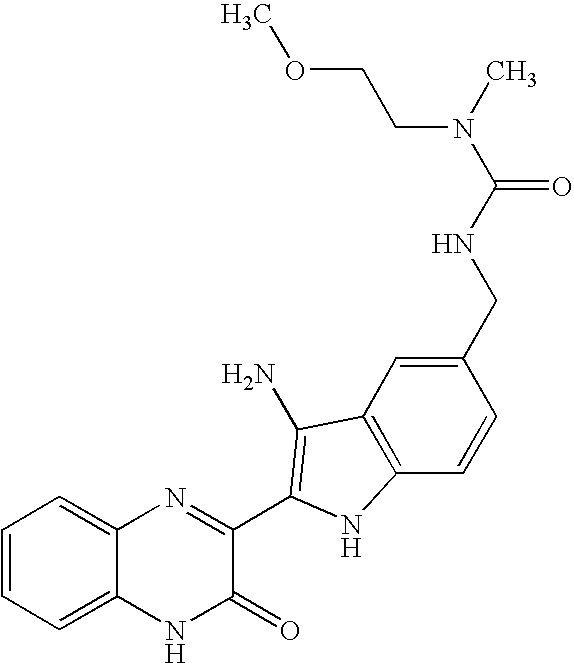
C1=C2C(=CC=C1)N=C(C1=C(N)C3=C(C=CC(CNC(N(CCOC)C)=O)=C3)N1)C(=O)N2
